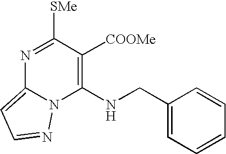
N1=C([SMe])C([COOMe])=C(NCC2=CC=CC=C2)N2C1=CC=N2
